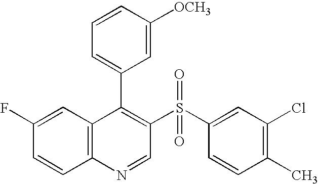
C12=C(C=C(F)C=C1)C(C1=CC=CC([OCH3])=C1)=C(S(C1=CC(Cl)=C(C)C=C1)(=O)=O)C=N2
